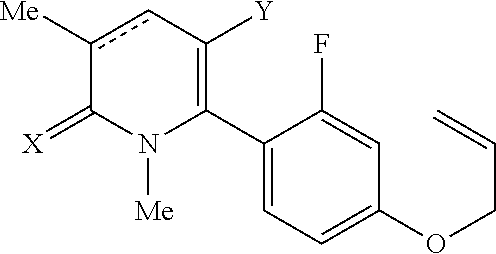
C1(C2=C([Y])cc([Me])C(=[X])N2[Me])=CC=C(OCC=C)C=C1F
